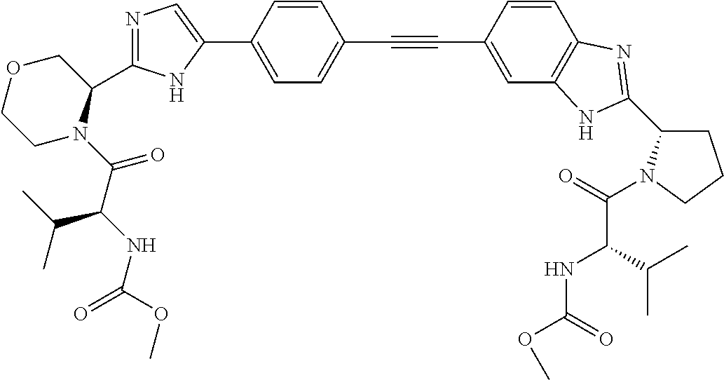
C1=C(C2=CN=C(C3COCCN3C(C(NC(=O)OC)C(C)C)=O)N2)C=CC(C#CC2=CC3=C(C=C2)N=C(C2CCCN2C(=O)C(C(C)C)NC(=O)OC)N3)=C1
